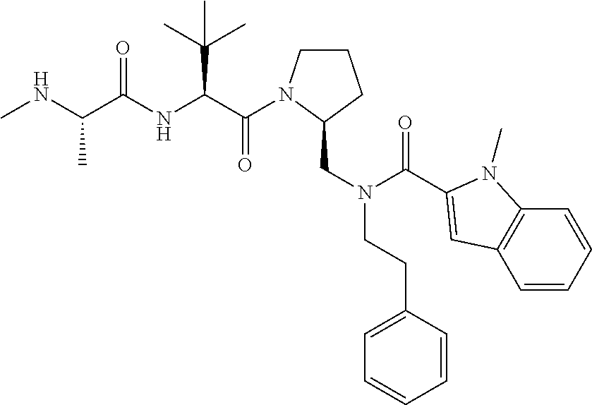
C1CN(C(=O)C(C(C)(C)C)NC(=O)C(C)NC)C(CN(C(=O)C2=CC3=C(C=CC=C3)N2C)CCC2=CC=CC=C2)C1
